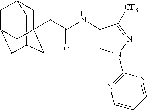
N(C1=CN(C2=NC=CC=N2)N=C1[CF3])C(CC12CC3CC(CC(C1)C3)C2)=O
